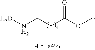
BNCCC(OC)=O
